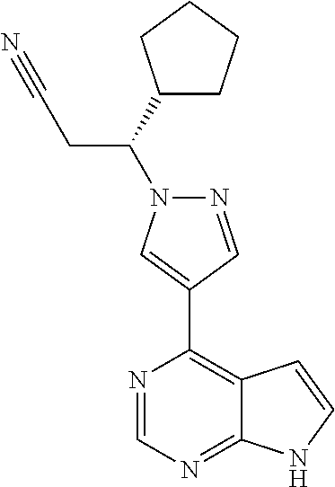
N1=CC(C2=C3C(=NC=N2)NC=C3)=CN1C(C1CCCC1)CC#N
